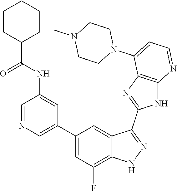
C1=NC=C(C2=CC(F)=C3C(=C2)C(C2=NC4=C(N2)N=CC=C4N2CCN(C)CC2)=NN3)C=C1NC(=O)C1CCCCC1
